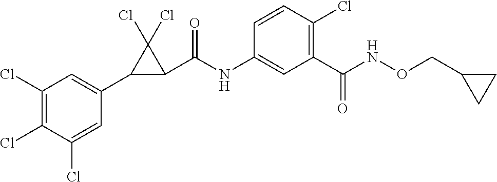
C1(Cl)=C(Cl)C(Cl)=CC(C2C(C(NC3=CC(C(NOCC4CC4)=O)=C(Cl)C=C3)=O)C2(Cl)Cl)=C1
